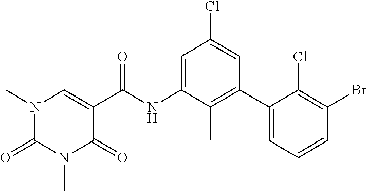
N1(C)C(=O)N(C)C=C(C(NC2=CC(Cl)=CC(C3=CC=CC(Br)=C3Cl)=C2C)=O)C1=O
